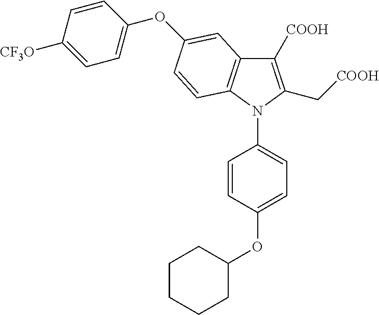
C1([COOH])=C(C[COOH])N(C2=CC=C(OC3CCCCC3)C=C2)C2=C1C=C(OC1=CC=C([CF3O])C=C1)C=C2
